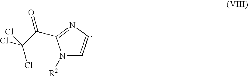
N1([R2])C=CN=C1C(C(Cl)(Cl)Cl)=O
